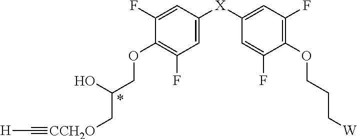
C1(OCC(O)C[CCH2O]#C[H])=C(F)C=C([X]C2=CC(F)=C(OCCC[W])C(F)=C2)C=C1F
